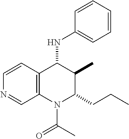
C12=C(N(C(C)=O)C(CCC)C(C)C1NC1=CC=CC=C1)C=NC=C2
